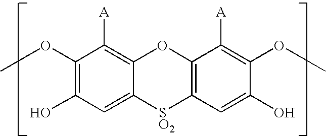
C1(OC)=C(O)C=C2C(=C1[A])OC1=C([SO2]2)C=C(O)C(OC)=C1[A]
